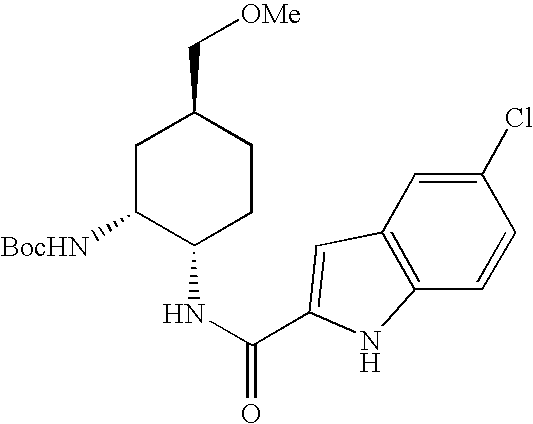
C1(Cl)=CC2=C(C=C1)NC(C(NC1CCC(C[OMe])CC1[BocHN])=O)=C2
